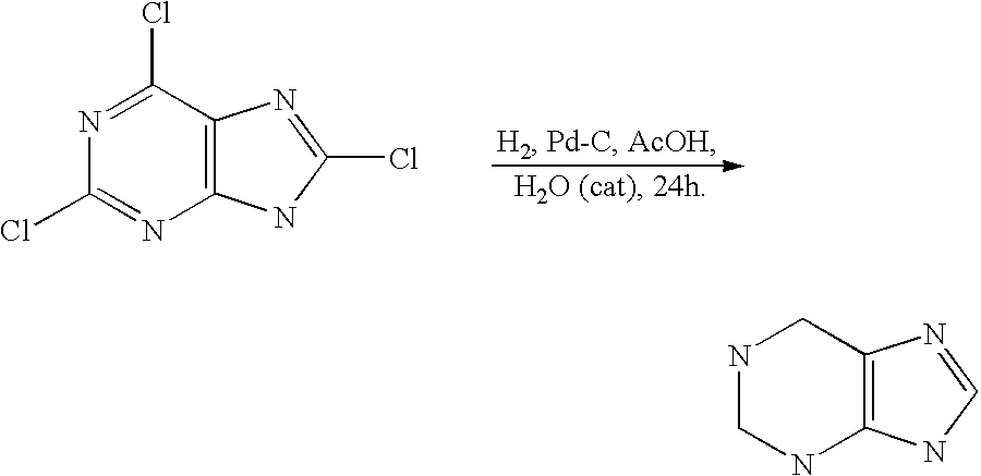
N1=C(Cl)C2=C(N=C1Cl)NC(Cl)=N2.N1CNC2=C(C1)N=CN2
